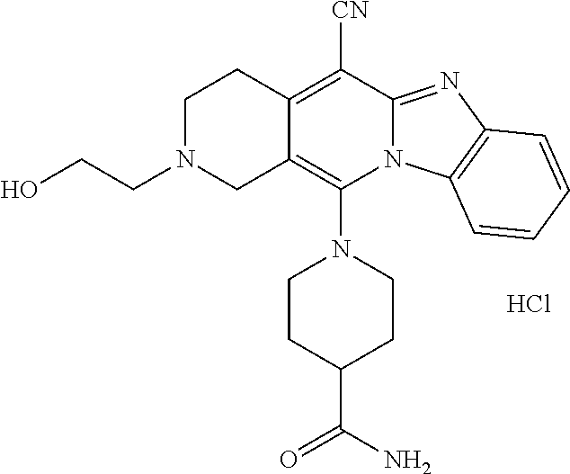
Cl.C1CC(C(N)=O)CCN1C1=C2C(=C([CN])C3=NC4=C(N13)C=CC=C4)CCN(CCO)C2
